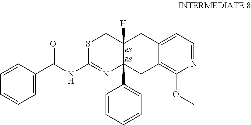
C1=C2C(=C(OC)N=C1)CC1(C3=CC=CC=C3)C([H])(C2)CSC(NC(C2=CC=CC=C2)=O)=N1
